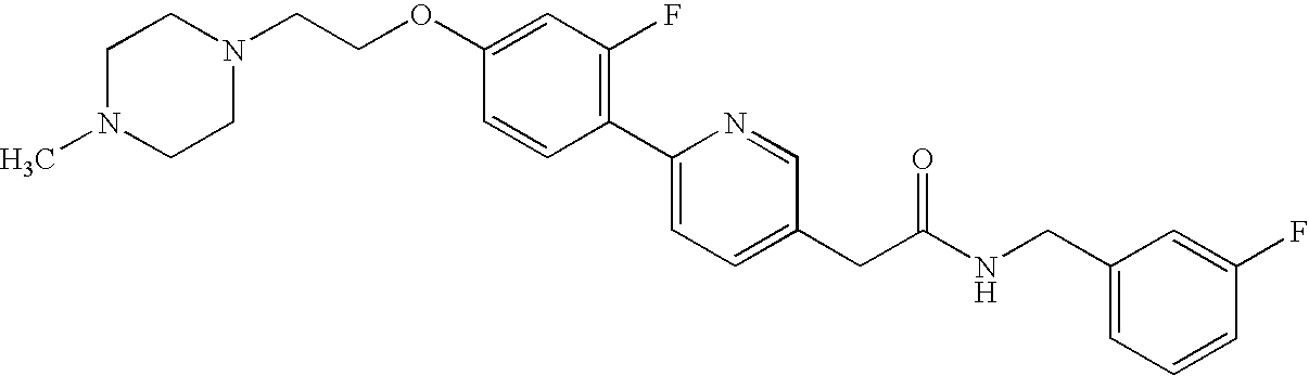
C(OC1=CC(F)=C(C2=CC=C(CC(NCC3=CC=CC(F)=C3)=O)C=N2)C=C1)CN1CCN(C)CC1
